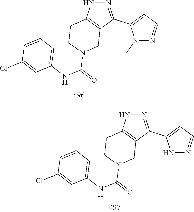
N1=C(C2=CC=NN2C)C2=C(N1)CCN(C(NC1=CC=CC(Cl)=C1)=O)C2.N1=C(C2=CC=NN2)C2=C(N1)CCN(C(NC1=CC=CC(Cl)=C1)=O)C2
